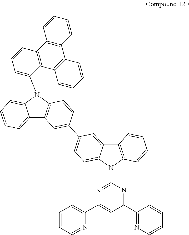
C12=CC=CC=C1N(C1=CC=CC3=C1C1=C(C4=C3C=CC=C4)C=CC=C1)C1=C2C=C(C2=CC=C3C(=C2)C2=C(N3C3=NC(C4=CC=CC=N4)=CC(C4=NC=CC=C4)=N3)C=CC=C2)C=C1
